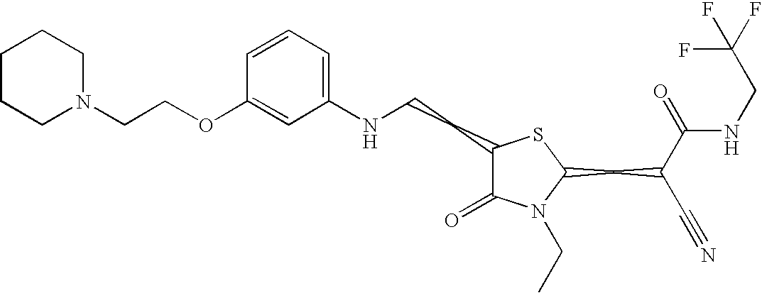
C1=CC=C(NCCC2C(=O)N(CC)C(CC(C#N)C(=O)NCC(F)(F)F)S2)C=C1OCCN1CCCCC1
